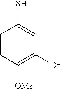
C1=CC([OMs])=C(Br)C=C1S
